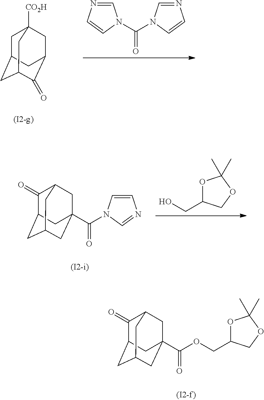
C1C2CC3C(=O)C(CC1([CO2H])C3)C2.C1=NC=CN1C(=O)N1C=NC=C1.C1(=O)C2CC3CC(C(=O)N4C=CN=C4)(CC1C3)C2.O1C(CO)COC1(C)C.C1(=O)C2CC3CC(C(=O)OCC4OC(C)(C)OC4)(CC1C3)C2
